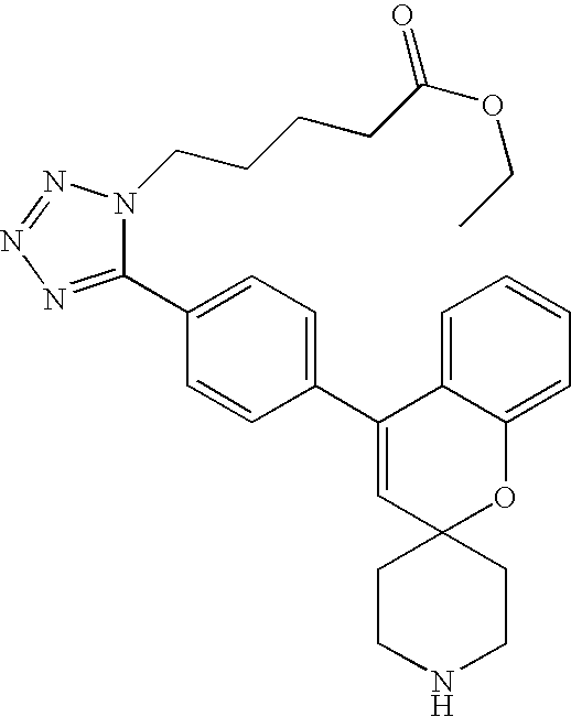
C1(C2=CC=C(C3=CC4(OC5=CC=CC=C35)CCNCC4)C=C2)=NN=NN1CCCCC(OCC)=O
